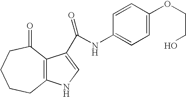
C12=C(C(C(NC3=CC=C(OCCO)C=C3)=O)=CN1)C(=O)CCCC2
